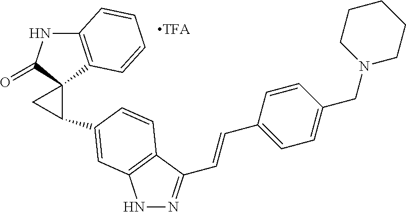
N1N=C(C=CC2=CC=C(CN3CCCCC3)C=C2)C2=C1C=C(C1C3(C(=O)NC4=C3C=CC=C4)C1)C=C2
